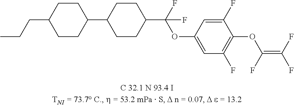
C1CC(C2CCC(C(F)(OC3=CC(F)=C(OC(=C(F)F)F)C(F)=C3)F)CC2)CCC1CCC
